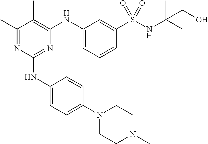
C1(C)=NC(NC2=CC=C(N3CCN(C)CC3)C=C2)=NC(NC2=CC=CC(S(NC(C)(C)CO)(=O)=O)=C2)=C1C
